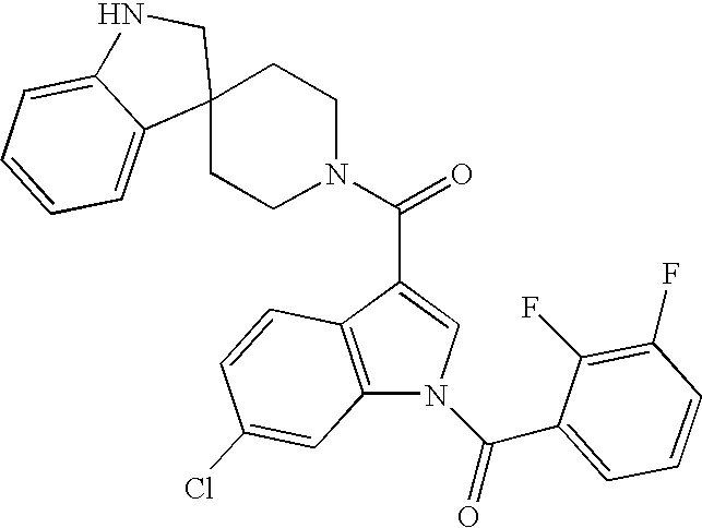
N1(C(=O)C2=CC=CC(F)=C2F)C2=C(C(C(N3CCC4(CC3)CNC3=CC=CC=C43)=O)=C1)C=CC(Cl)=C2
